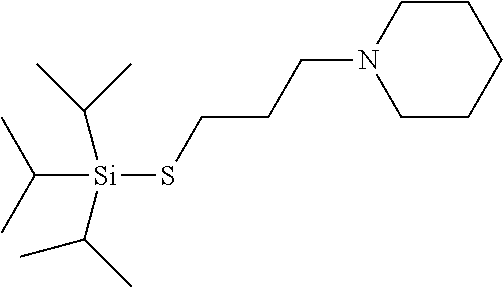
C([Si](SCCCN1CCCCC1)(C(C)C)C(C)C)(C)C
